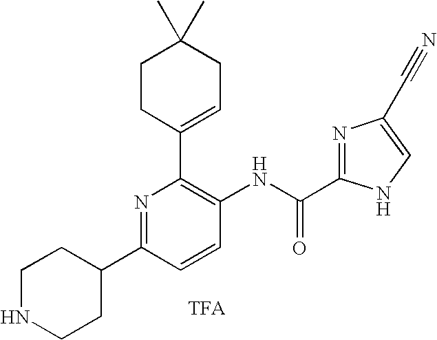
N1=C(C2CCNCC2)C=CC(NC(C2=NC(C#N)=CN2)=O)=C1C1=CCC(C)(C)CC1.[TFA]
